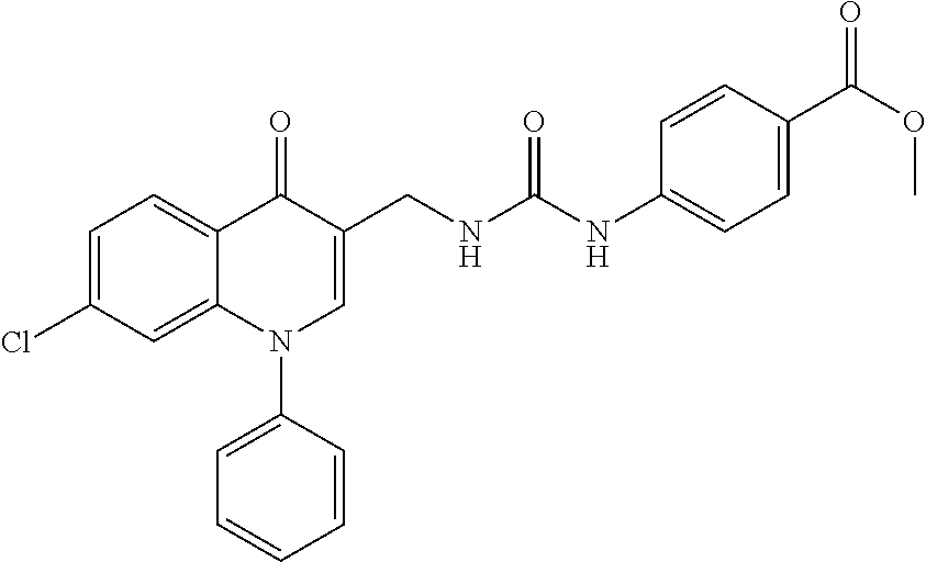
C1=C(Cl)C=C2C(=C1)C(=O)C(CNC(NC1=CC=C(C(OC)=O)C=C1)=O)=CN2C1=CC=CC=C1
